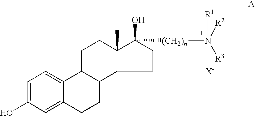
C1=C(O)C=C2C(=C1)C1C(CC2)C2CCC(O)([(CH2)n]N([R3])([R2])[R1])C2(C)CC1
